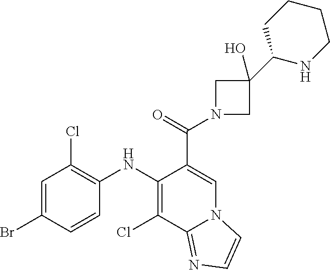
C1=C(Br)C=CC(NC2=C(Cl)C3=NC=CN3C=C2C(=O)N2CC(C3NCCCC3)(O)C2)=C1Cl
